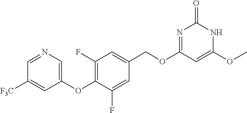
C1=NC=C(OC2=C(F)C=C(COC3=NC(=O)NC(OC)=C3)C=C2F)C=C1[F3C]
